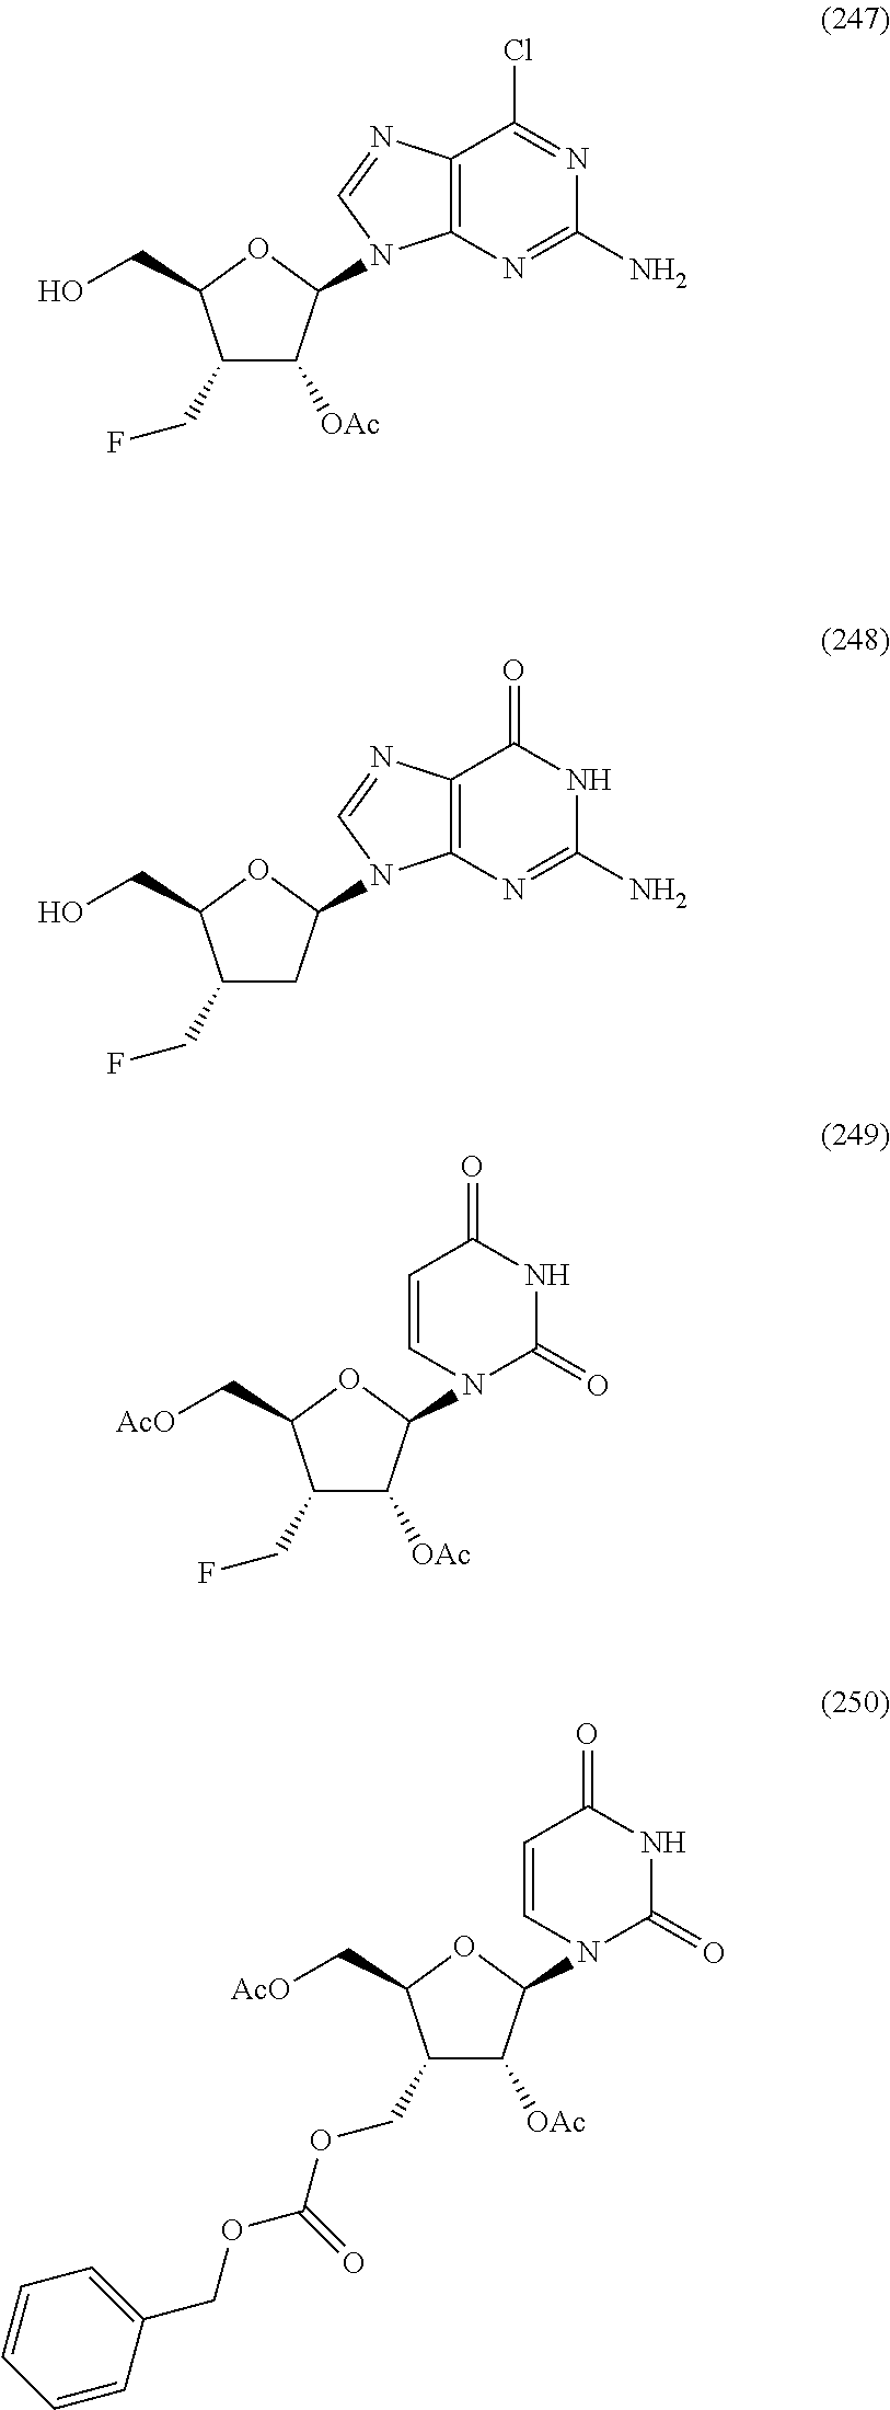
C1(CF)C([OAc])C(N2C(=O)NC(=O)C=C2)OC1C[AcO].C1(CF)C([OAc])C(N2C3=C(N=C2)C(Cl)=NC(N)=N3)OC1CO.C1(CF)CC(N2C3=C(N=C2)C(=O)NC(N)=N3)OC1CO.C1(COC(OCC2=CC=CC=C2)=O)C([OAc])C(N2C(=O)NC(=O)C=C2)OC1C[AcO]
